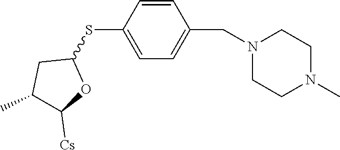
C1=CC(SC2CC(C)C([Cs])O2)=CC=C1CN1CCN(C)CC1
